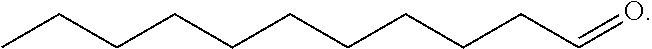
CCCCCCCCCCC=O
